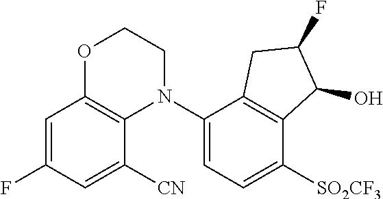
C1=C(F)C=C([CN])C2=C1OCCN2C1=CC=C([SO2CF3])C2=C1CC(F)C2O
